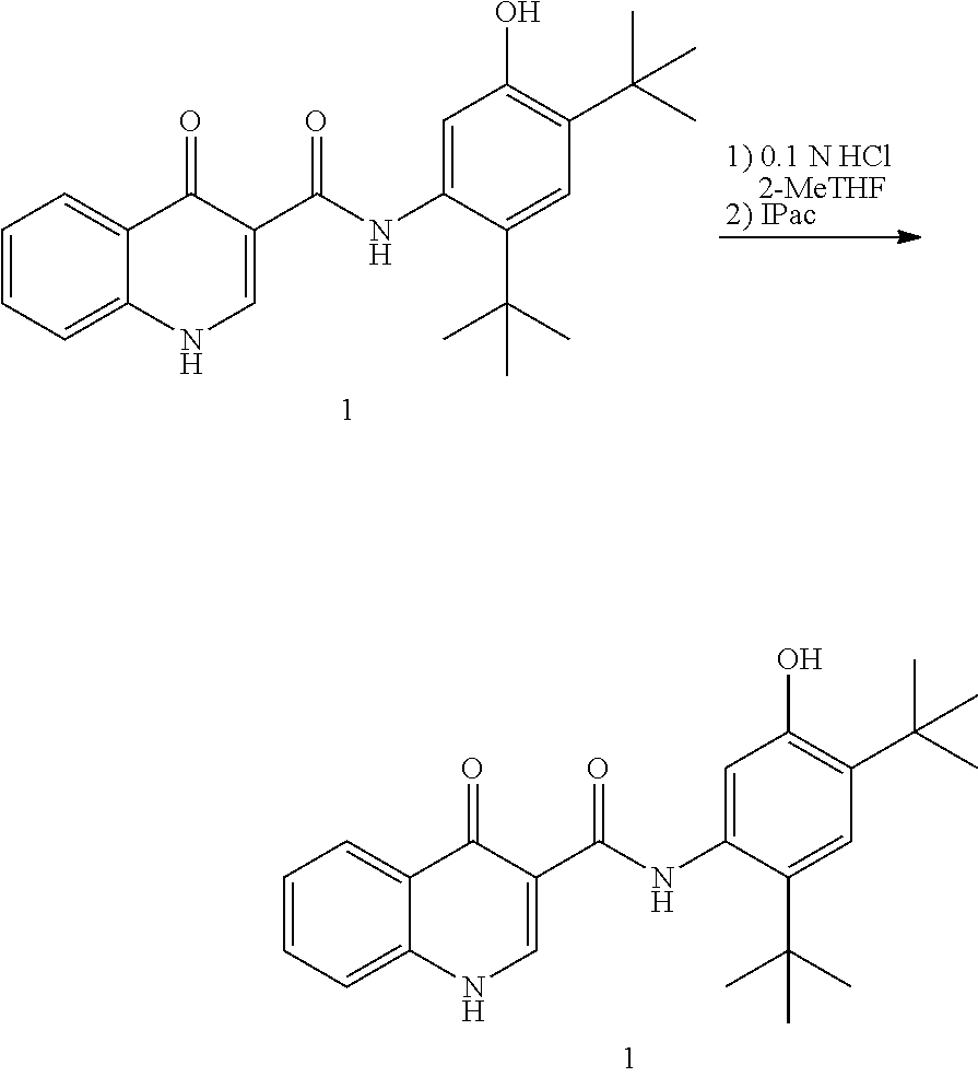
C1=CC=C2C(=C1)C(=O)C(C(=O)NC1=CC(O)=C(C(C)(C)C)C=C1C(C)(C)C)=CN2.C1=CC=C2C(=C1)C(=O)C(C(=O)NC1=CC(O)=C(C(C)(C)C)C=C1C(C)(C)C)=CN2.[1) 0.1 N HCl    2-MeTHF2) IPac]
